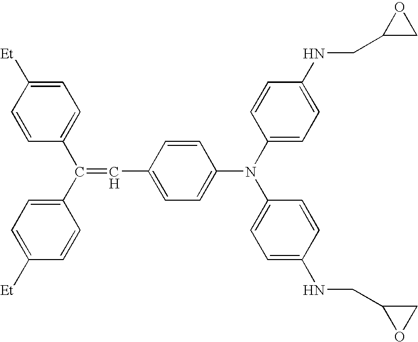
C(C1=CC=C(N(C2=CC=C(NCC3CO3)C=C2)C2=CC=C(NCC3OC3)C=C2)C=C1)=C(C1=CC=C([Et])C=C1)C1=CC=C([Et])C=C1
